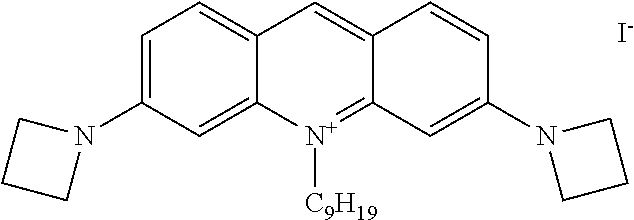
C12=CC=C(N3CCC3)C=C1[N+]([C9H19])=C1C(=C2)C=CC(N2CCC2)=C1.[I-]
